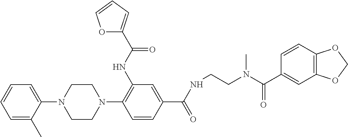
C1=C(C)C(N2CCN(C3=C(NC(=O)C4=CC=CO4)C=C(C(NCCN(C)C(C4=CC5=C(C=C4)OCO5)=O)=O)C=C3)CC2)=CC=C1
